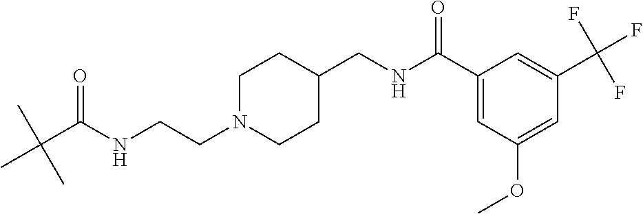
C1N(CCNC(C(C)(C)C)=O)CCC(CNC(C2=CC(OC)=CC(C(F)(F)F)=C2)=O)C1
